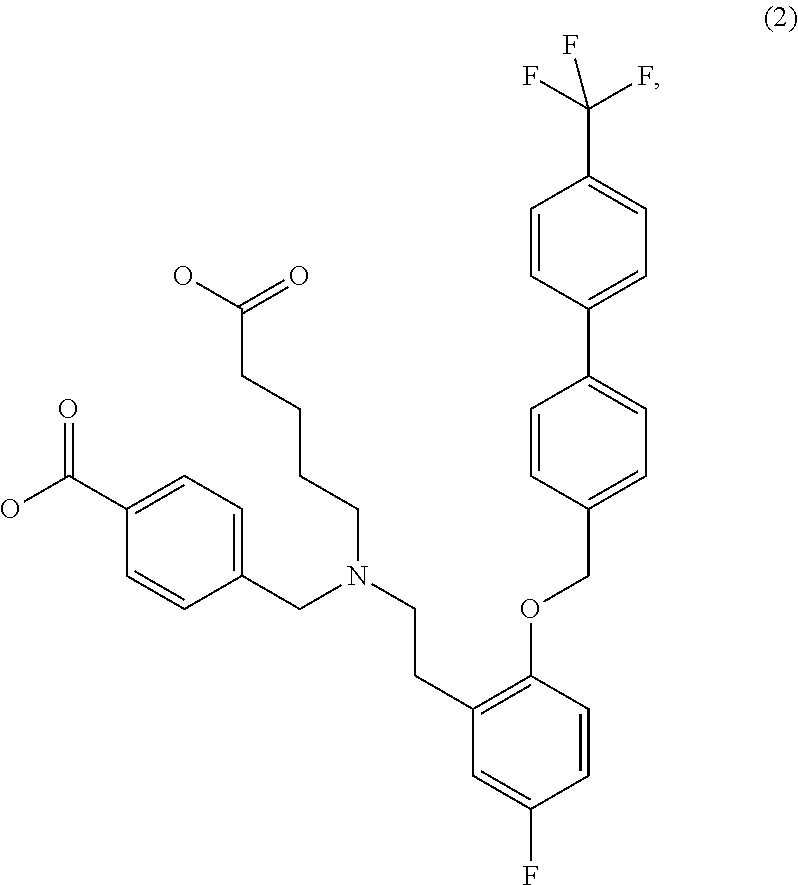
C1=CC(C2=CC=C(COC3=C(CCN(CC4=CC=C(C(O)=O)C=C4)CCCCC(O)=O)C=C(F)C=C3)C=C2)=CC=C1C(F)(F)F
